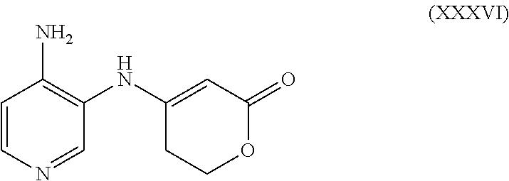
C1=CN=CC(NC2=CC(=O)OCC2)=C1N
